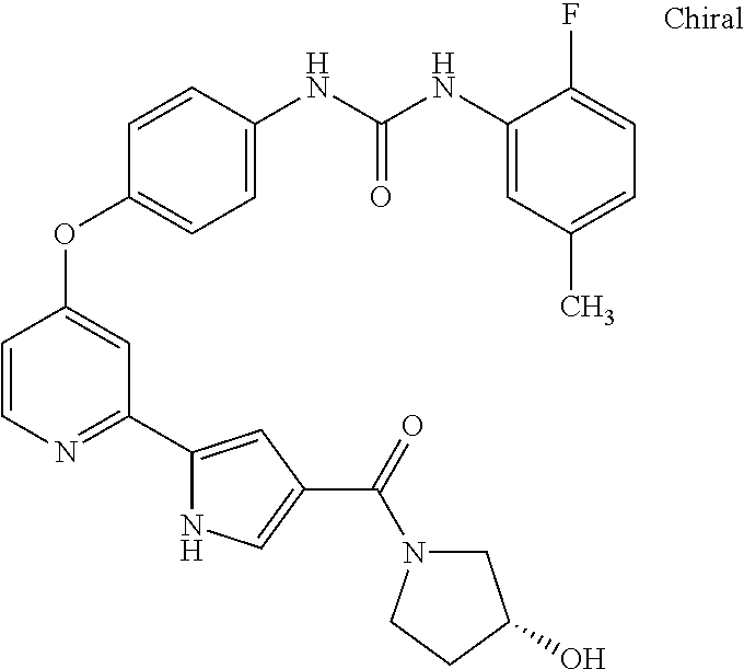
C1=CN=C(C2=CC(C(=O)N3CC(O)CC3)=CN2)C=C1OC1=CC=C(NC(NC2=CC(C)=CC=C2F)=O)C=C1
